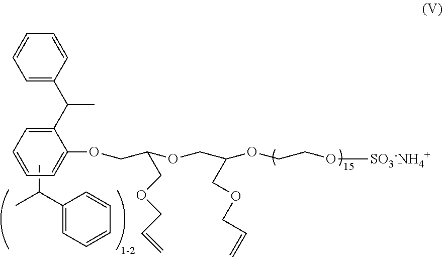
C1=CC=C(C(C2=CC=CC=C2OCC(OCC(OCCO[SO3-NH4+])COCC=C)COCC=C)C)C=C1.CC(C1=CC=CC=C1)C
